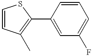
C1(C2=C(C)C=CS2)=CC(F)=CC=C1
